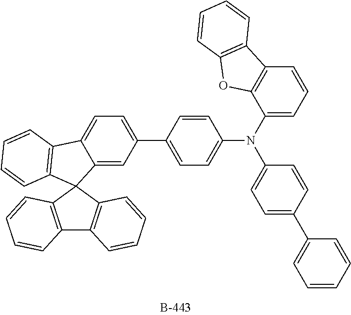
C1=C(C2=CC=C3C(=C2)C2(C4=C3C=CC=C4)C3=C(C4=C2C=CC=C4)C=CC=C3)C=CC(N(C2=CC=CC3=C2OC2=C3C=CC=C2)C2=CC=C(C3=CC=CC=C3)C=C2)=C1
